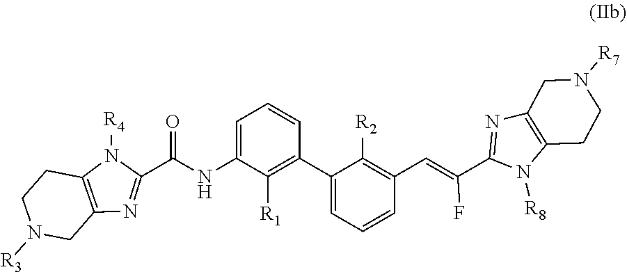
C1(C(NC2=CC=CC(C3=CC=CC(C=C(F)C4=NC5=C(N4[R8])CCN([R7])C5)=C3[R2])=C2[R1])=O)=NC2=C(N1[R4])CCN([R3])C2
